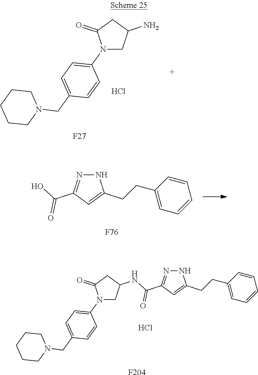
N1(C2=CC=C(CN3CCCCC3)C=C2)CC(N)CC1=O.Cl.[F27].N1N=C(C(=O)O)C=C1CCC1=CC=CC=C1.[F76].Cl.N1(C2=CC=C(CN3CCCCC3)C=C2)CC(NC(C2=NNC(CCC3=CC=CC=C3)=C2)=O)CC1=O.[F204]
